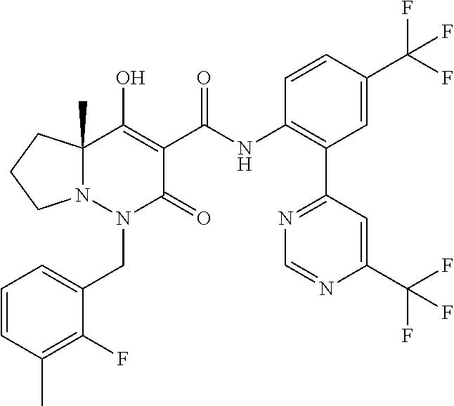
C1=CC(C)=C(F)C(CN2C(=O)C(C(=O)NC3=C(C4=NC=NC(C(F)(F)F)=C4)C=C(C(F)(F)F)C=C3)=C(O)C3(C)N2CCC3)=C1
